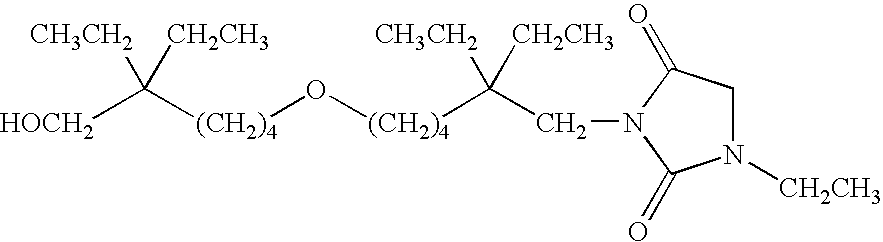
[(CH2)4](O[(CH2)4]C([CH3CH2])([CH2CH3])CN1C(=O)CN([CH2CH3])C1=O)C([CH3CH2])([CH2CH3])[HOCH2]
